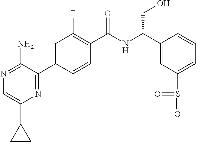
N1=C(N)C(C2=CC(F)=C(C(NC(C3=CC(S(=O)(C)=O)=CC=C3)CO)=O)C=C2)=NC(C2CC2)=C1
